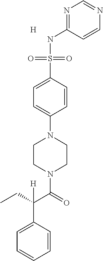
C1=C(S(NC2=NC=NC=C2)(=O)=O)C=CC(N2CCN(C(C(CC)([H])C3=CC=CC=C3)=O)CC2)=C1.[H]
